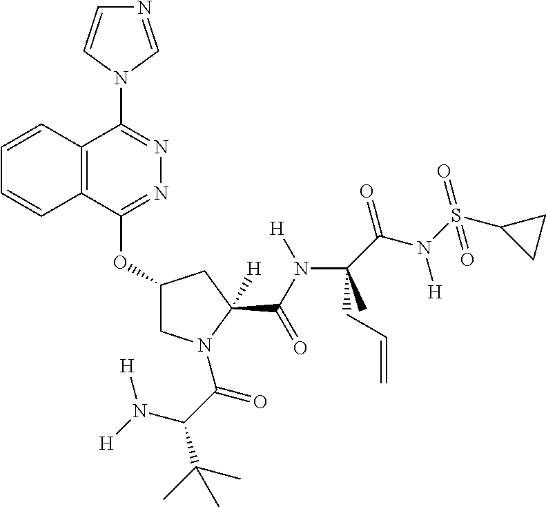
C12=C(C(OC3CN(C(C(N([H])[H])C(C)(C)C)=O)C(C(N(C(C(N(S(C4CC4)(=O)=O)[H])=O)(CC=C)C)[H])=O)([H])C3)=NN=C1N1C=CN=C1)C=CC=C2
